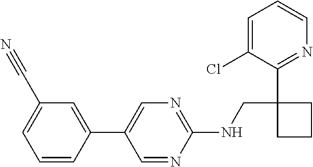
C1=CC(C2=CN=C(NCC3(C4=NC=CC=C4Cl)CCC3)N=C2)=CC(C#N)=C1
